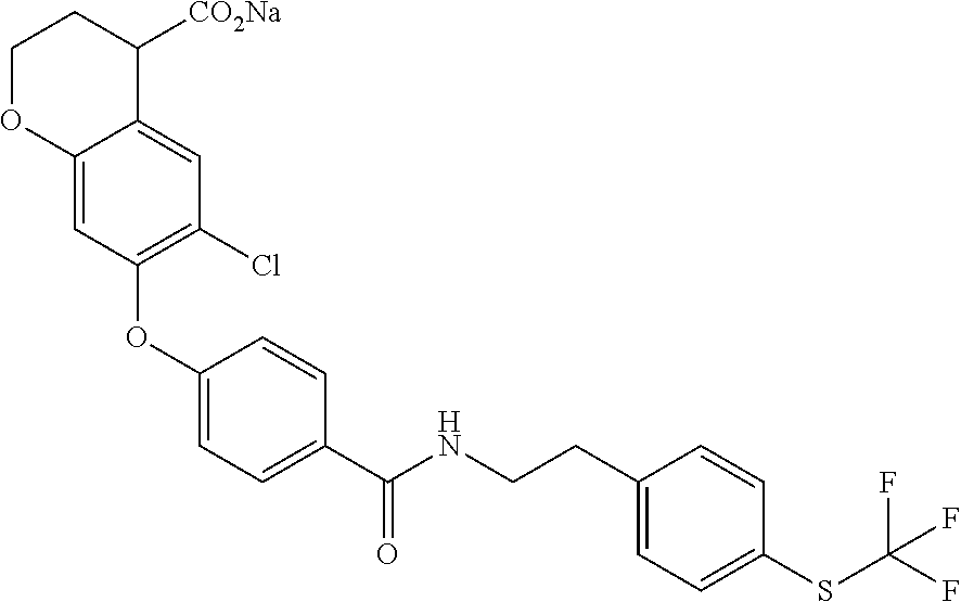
C1(OC2=C(Cl)C=C3C(=C2)OCCC3[CO2Na])=CC=C(C(NCCC2=CC=C(SC(F)(F)F)C=C2)=O)C=C1
